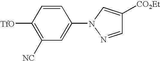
[TfO]C1=C([NC])C=C(N2N=CC([CO2Et])=C2)C=C1
